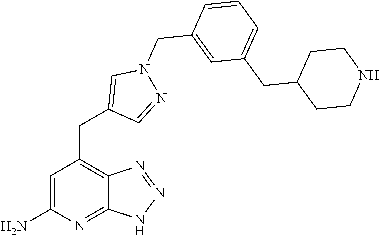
C1=C(N)N=C2C(=C1CC1=CN(CC3=CC(CC4CCNCC4)=CC=C3)N=C1)N=NN2
